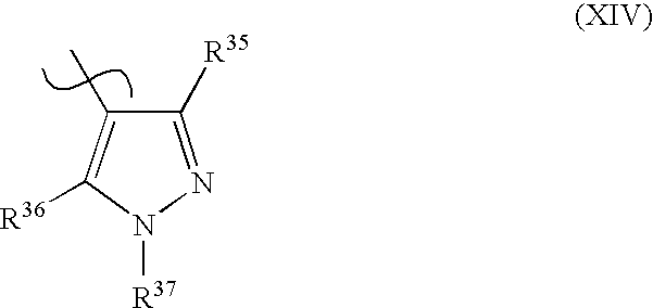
C1([R35])=NN([R37])C([R36])=C1C
